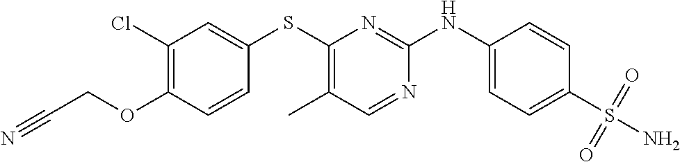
C1(S(=O)(=O)N)=CC=C(NC2=NC(SC3=CC(Cl)=C(OCC#N)C=C3)=C(C)C=N2)C=C1
